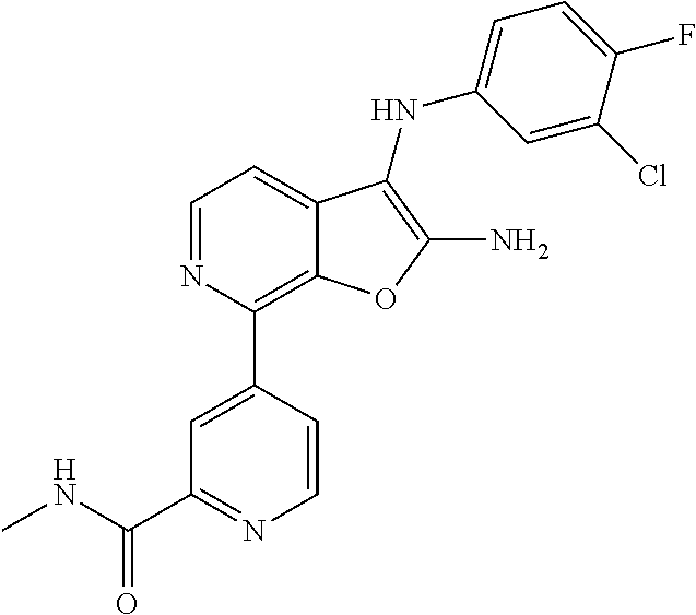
C12=C(C3=CC(C(NC)=O)=NC=C3)N=CC=C1C(NC1=CC=C(F)C(Cl)=C1)=C(N)O2
